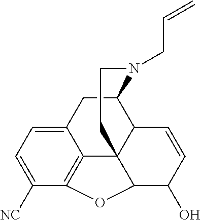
C12CC3=CC=C([NC])C4=C3C3(C1C=CC(O)C3O4)CCN2CC=C
